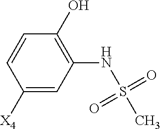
C1([X4])=CC(NS(C)(=O)=O)=C(O)C=C1
